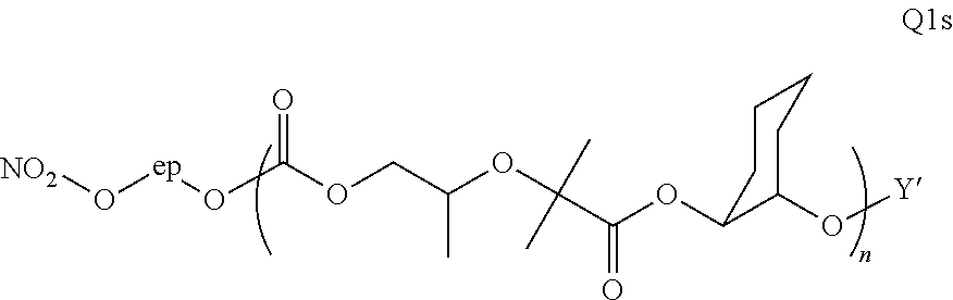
[ep](OC(OCC(OC(C)(C)C(OC1C(O[Y])CCCC1)=O)C)=O)O[NO2]
